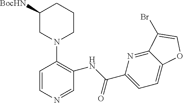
C1([BocHN])CN(C2=C(NC(C3=CC=C4C(=N3)C(Br)=CO4)=O)C=NC=C2)CCC1
